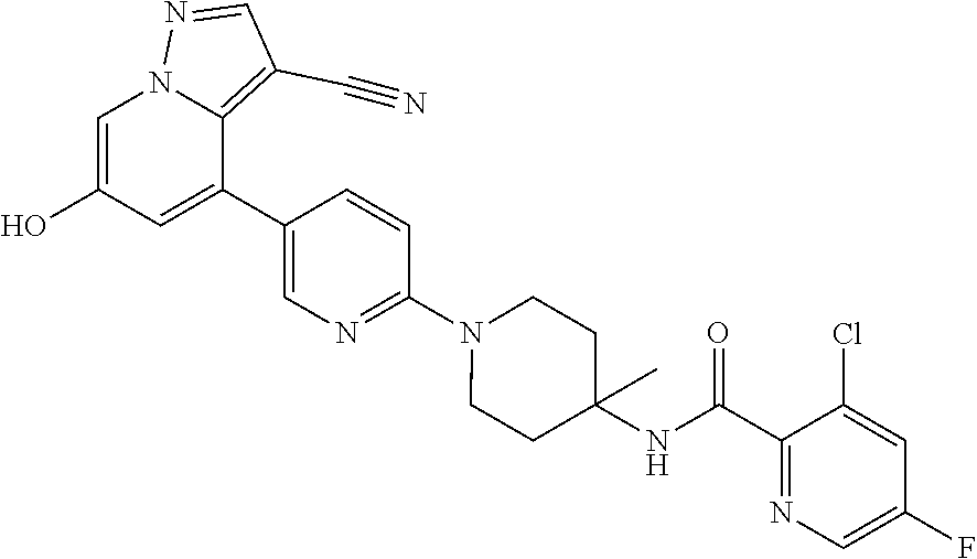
C1(C2=CC(O)=CN3C2=C(C#N)C=N3)=CN=C(N2CCC(C)(NC(C3=NC=C(F)C=C3Cl)=O)CC2)C=C1
